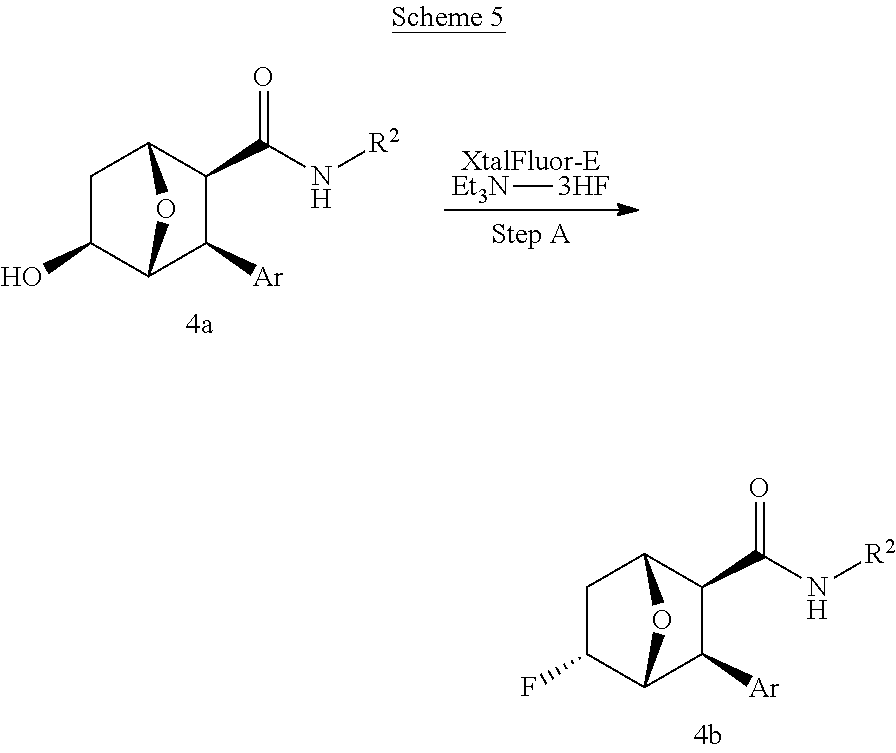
C1C(O)C2C([Ar])C(C(N[R2])=O)C1O2.[Et3N][3HF].C1C(F)C2C([Ar])C(C(N[R2])=O)C1O2
